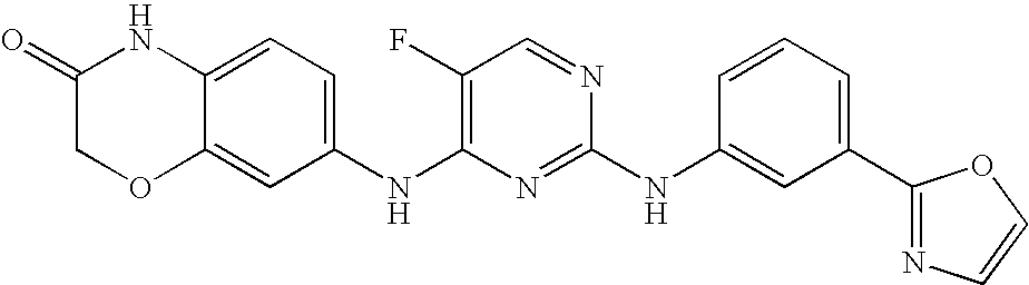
C1(=O)COC2=CC(NC3=C(F)C=NC(NC4=CC(C5=NC=CO5)=CC=C4)=N3)=CC=C2N1
